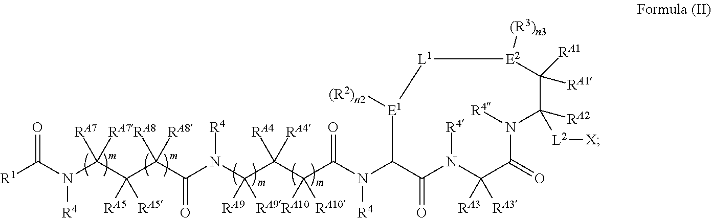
[R1]C(N(C(C(C(C(N(C(C(C(C(N(C1C(=O)N([R4])C([RA3])([RA3])C(=O)N([R4])C([RA2])([L2][X])C([RA1])([RA1])[E2]([(R3)n3])[L1][E1]1[(R2)n2])[R4])=O)([RA10])[RA10])([RA4])[RA4])([RA9])[RA9])[R4])=O)([RA8])[RA8])([RA5])[RA5])([RA7])[RA7])[R4])=O
